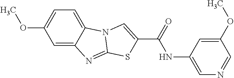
C1=C2C(=CC=C1OC)N1C(=N2)SC(C(=O)NC2=CN=CC(OC)=C2)=C1
